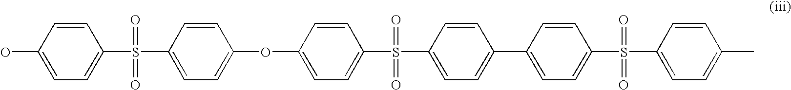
C1=C(O)C=CC(S(C2=CC=C(OC3=CC=C(S(C4=CC=C(C5=CC=C(S(C6=CC=C(C)C=C6)(=O)=O)C=C5)C=C4)(=O)=O)C=C3)C=C2)(=O)=O)=C1
